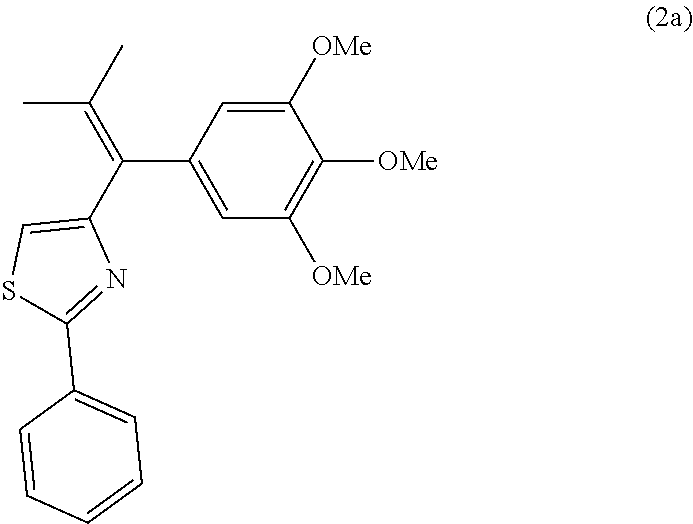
C1=C([OMe])C([OMe])=C([OMe])C=C1C(C1=CSC(C2=CC=CC=C2)=N1)=C(C)C
